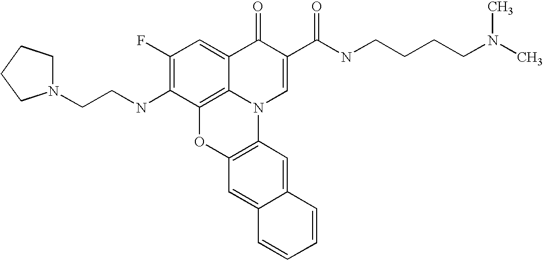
C1(F)=C(NCCN2CCCC2)C2=C3C(=C1)C(=O)C(C(NCCCCN(C)C)=O)=CN3C1=C(O2)C=C2C(=C1)C=CC=C2
